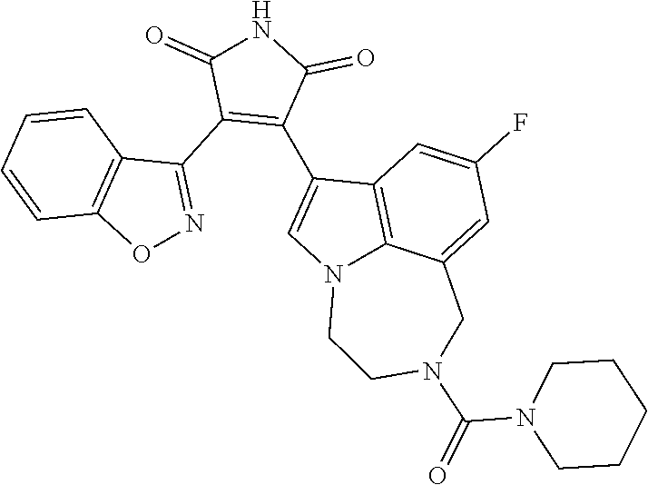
C1(C2=NOC3=C2C=CC=C3)=C(C2=CN3C4=C2C=C(F)C=C4CN(C(=O)N2CCCCC2)CC3)C(=O)NC1=O
